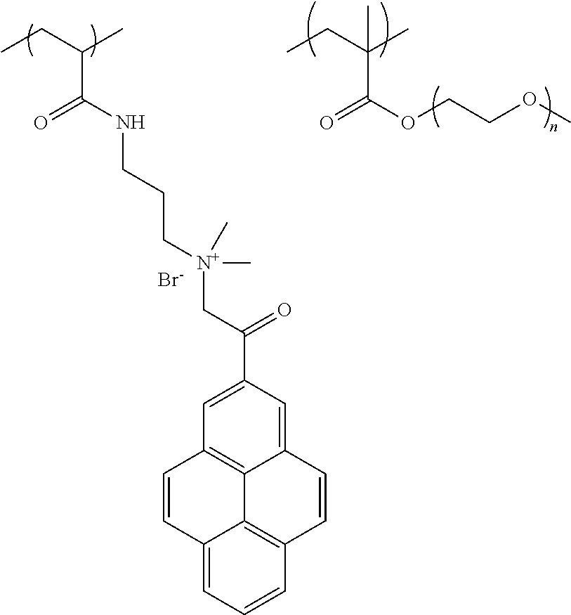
CCC(C)C(NCCC[N+](CC(C1=CC2=C3C(=C1)C=CC1=C3C(=CC=C1)C=C2)=O)(C)C)=O.CCC(C)(C)C(OCCOC)=O.[Br-]
